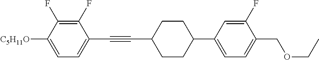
C1(F)=C(F)C([C5H11O])=CC=C1C#CC1CCC(C2=CC=C(COCC)C(F)=C2)CC1
